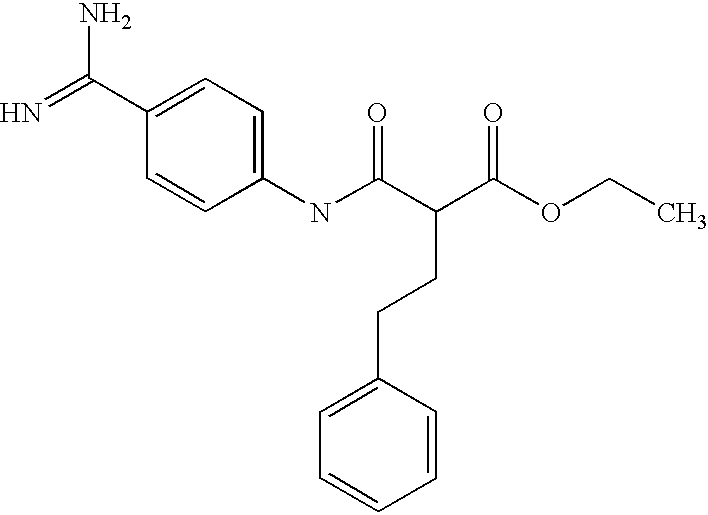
N=C(C1=CC=C(NC(=O)C(CCC2=CC=CC=C2)C(=O)OCC)C=C1)N
